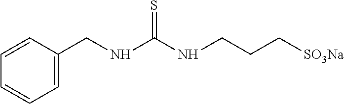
C1=CC=CC=C1CNC(NCCC[SO3Na])=S
